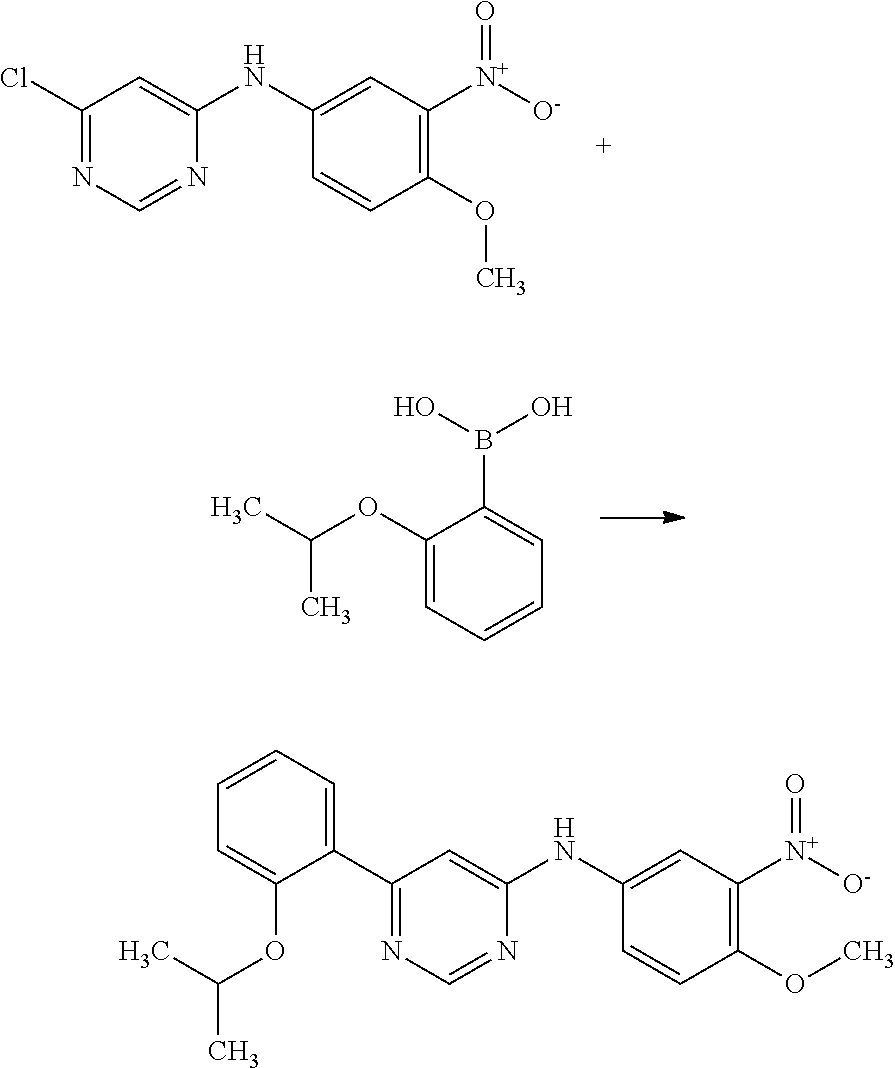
C1(Cl)=NC=NC(NC2=CC([N+]([O-])=O)=C(OC)C=C2)=C1.C(OC1=CC=CC=C1B(O)O)(C)C.C1(C2=NC=NC(NC3=CC([N+]([O-])=O)=C(OC)C=C3)=C2)=CC=CC=C1OC(C)C
